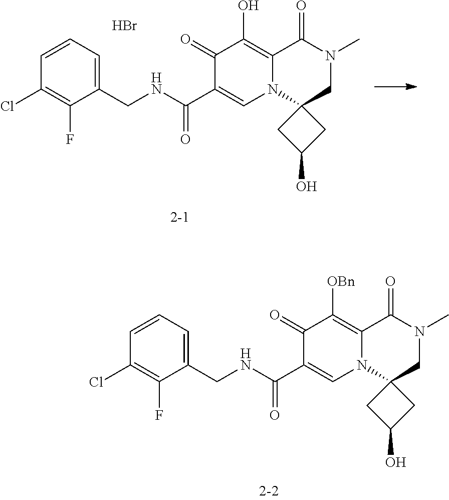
C1=CC=C(CNC(C2=CN3C(=C([OBn])C2=O)C(=O)N(C)CC32CC(O)C2)=O)C(F)=C1Cl.C1=CC=C(CNC(C2=CN3C(=C(O)C2=O)C(=O)N(C)CC32CC(O)C2)=O)C(F)=C1Cl.Br
